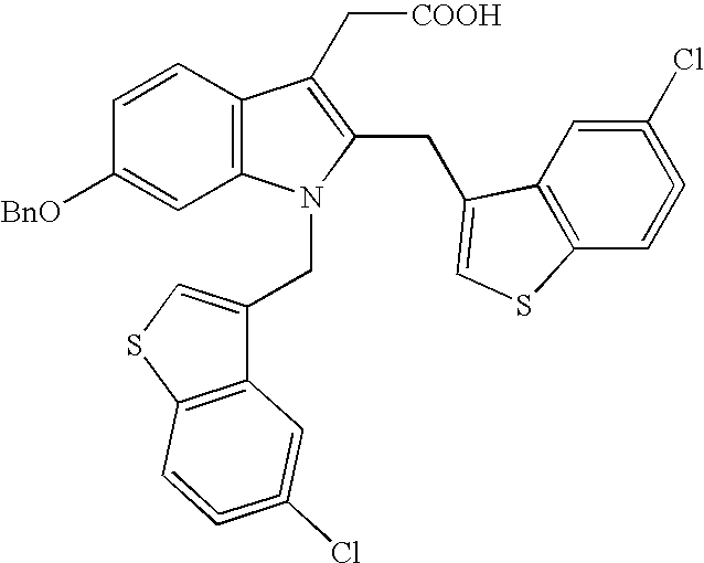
C1([BnO])=CC2=C(C=C1)C(C[COOH])=C(CC1=CSC3=C1C=C(Cl)=C=C3)N2CC1=CSC2=C1C=C(Cl)=C=C2
